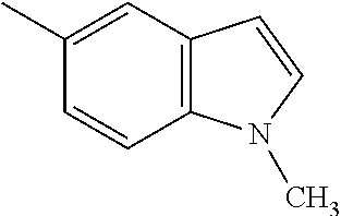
C12=C(C=C(C)C=C1)C=CN2C
